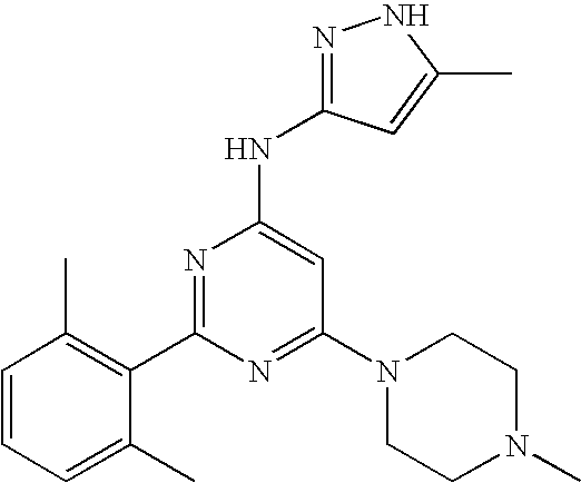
N1=C(C2=C(C)C=CC=C2C)N=C(N2CCN(C)CC2)C=C1NC1=NNC(C)=C1
